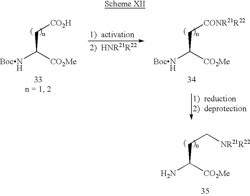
[BocNH]C([CO2Me])C[CO2H].[BocNH]C([CO2Me])C[CONR21R22].NC([CO2Me])CC[NR21R22]
